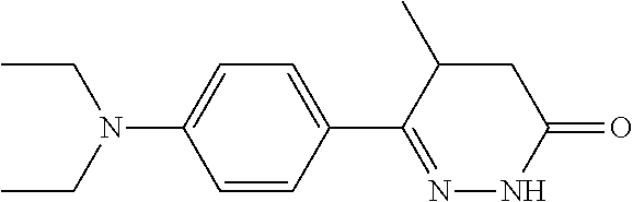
CCN(CC)C1=CC=C(C2=NNC(=O)CC2C)C=C1
